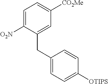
C1=C([O2N])C(CC2=CC=C([OTIPS])C=C2)=CC([CO2Me])=C1
